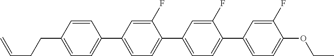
C1=CC(CCC=C)=CC=C1C1=CC=C(C2=CC=C(C3=CC=C(OCC)C(F)=C3)C(F)=C2)C(F)=C1
